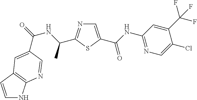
C1=C(C(NC2=NC=C(Cl)C(C(F)(F)F)=C2)=O)SC(C(NC(=O)C2=CC3=C(NC=C3)N=C2)C)=N1
